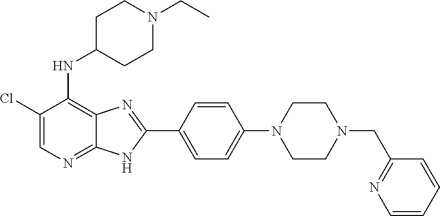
C1(Cl)=CN=C2C(=C1NC1CCN(CC)CC1)N=C(C1=CC=C(N3CCN(CC4=NC=CC=C4)CC3)C=C1)N2
